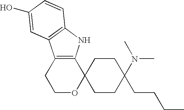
C1OC2(C3=C(C1)C1=C(N3)C=CC(O)=C1)CCC(N(C)C)(CCCC)CC2
